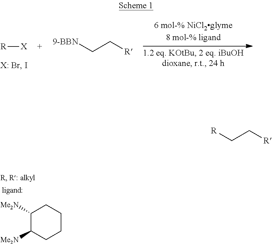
[R][X].[9-BBN]CC[R].[R]CC[R].C1([Me2N])C([Me2N])CCCC1
